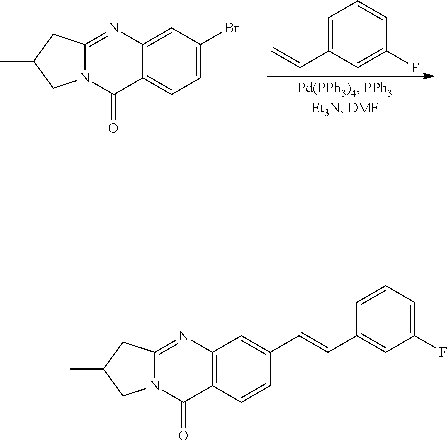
C1=C(Br)C=C2C(=C1)C(=O)N1C(=N2)CC(C)C1.C1(F)=CC(C=C)=CC=C1.C1=CC2=C(C=C1C=CC1=CC(F)=CC=C1)N=C1N(C2=O)CC(C)C1
